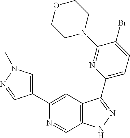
C1(C2=CN(C)N=C2)=CC2=C(C=N1)NN=C2C1=CC=C(Br)C(N2CCOCC2)=N1
